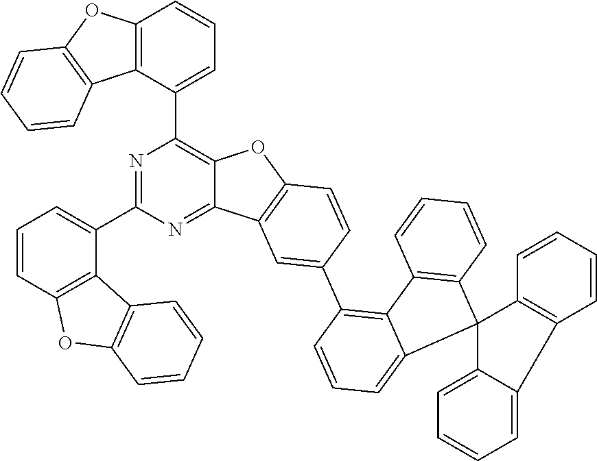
N1=C(C2=CC=CC3=C2C2=C(O3)C=CC=C2)N=C2C(=C1C1=CC=CC3=C1C1=C(O3)C=CC=C1)OC1=C2C=C(C2=C3C(=CC=C2)C2(C4=C3C=CC=C4)C3=C(C=CC=C3)C3=CC=CC=C23)C=C1
